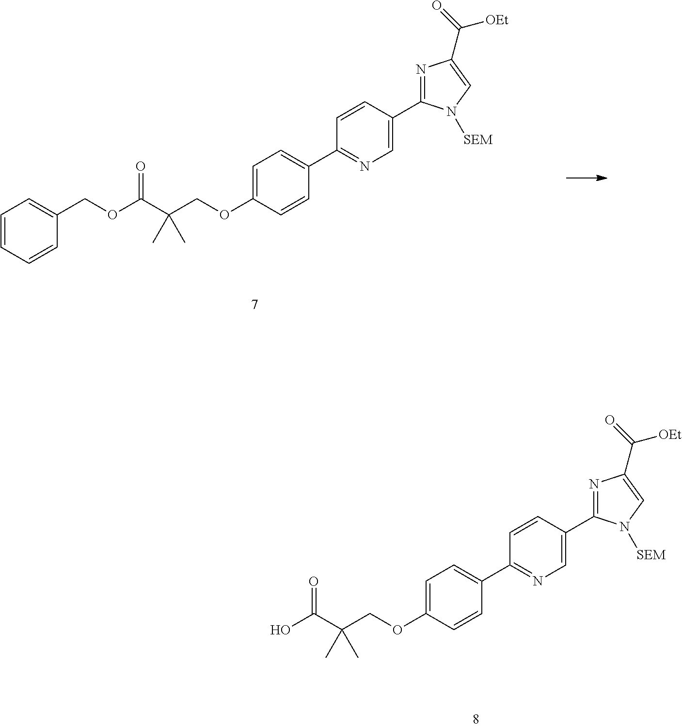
C1=CC(C2=NC(C([OEt])=O)=CN2[SEM])=CN=C1C1=CC=C(OCC(C(O)=O)(C)C)C=C1.C1=CC(C2=NC(C([OEt])=O)=CN2[SEM])=CN=C1C1=CC=C(OCC(C(OCC2=CC=CC=C2)=O)(C)C)C=C1
